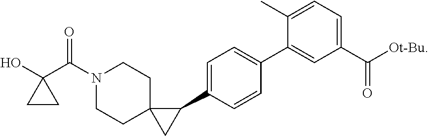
C1(C2=CC=C(C3C4(C3)CCN(C(C3(O)CC3)=O)CC4)C=C2)=CC(C([Ot-Bu])=O)=CC=C1C
